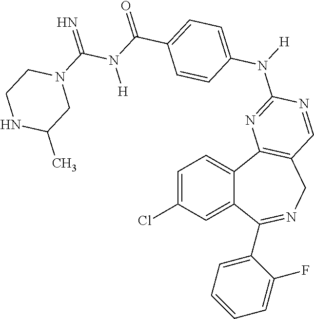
C1=C(Cl)C=C2C(=C1)C1=C(CN=C2C2=CC=CC=C2F)C=NC(N([H])C2=CC=C(C(N(C(N3CCNC(C)C3)=N)[H])=O)C=C2)=N1
